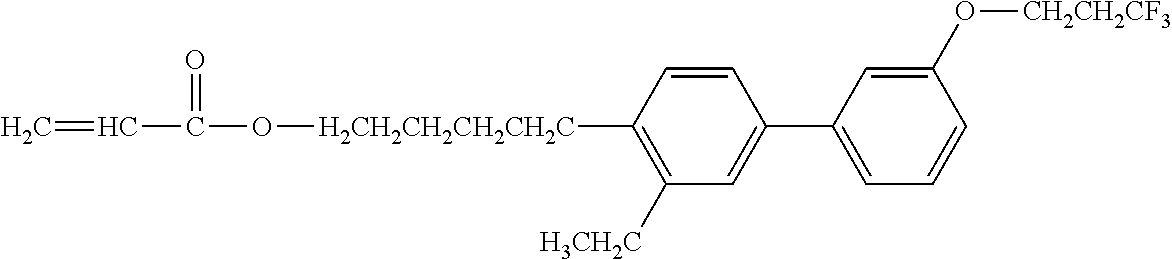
C=CC(=O)O[H2CH2CH2CH2CH2C]C1=C([H3CH2C])C=C(C2=CC=CC(O[CH2CH2CF3])=C2)C=C1
